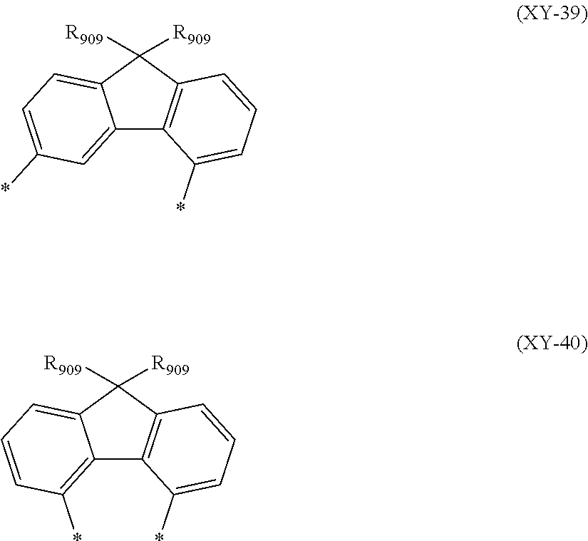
C12=CC(*)=CC=C1C([R909])([R909])C1=C2C(*)=CC=C1.C12=C(*)C=CC=C1C([R909])([R909])C1=C2C(*)=CC=C1
